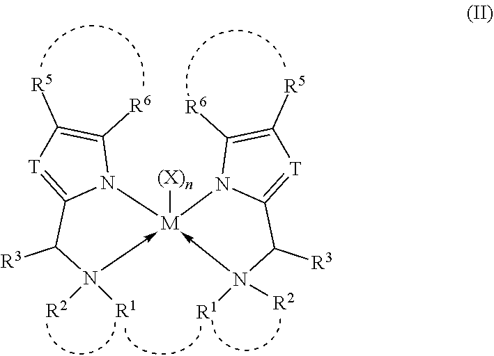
C1([R5])=C([R6])N2C(=[T]1)C([R3])N([R2])([R1])->[M]21([(X)n])-N([R1])([R2])C([R3])C2=[T]C([R5])=C([R6])N12
